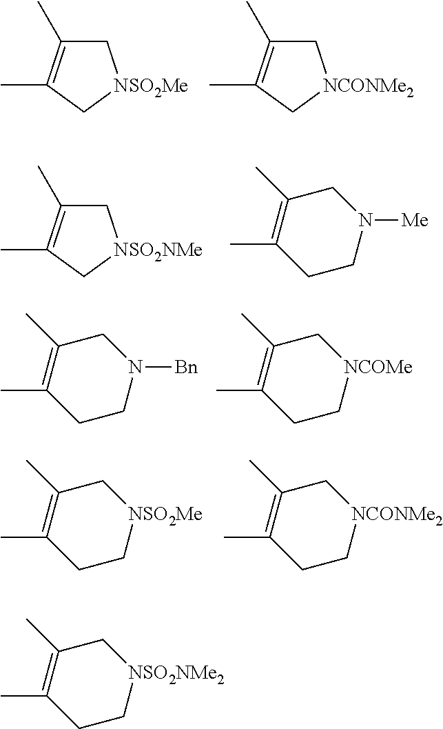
C1C(C)=C(C)C[NSO2Me]1.C1C(C)=C(C)C[NCONMe2]1.C1C(C)=C(C)C[NSO2NMe]1.C1C(C)=C(C)CCN1[Me].C1C(C)=C(C)CCN1[Bn].C1C(C)=C(C)CC[NCOMe]1.C1C(C)=C(C)CC[NSO2Me]1.C1C(C)=C(C)CC[NCONMe2]1.C1C(C)=C(C)CC[NSO2NMe2]1
